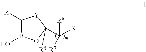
C1([R1])B(O)OC(C([X])([R8])[R7])([R6])[Y]1
